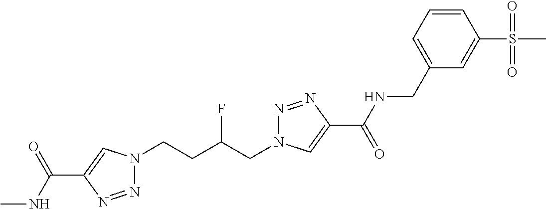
C1(C(NC)=O)=CN(CCC(CN2N=NC(C(=O)NCC3=CC=CC(S(C)(=O)=O)=C3)=C2)F)N=N1
